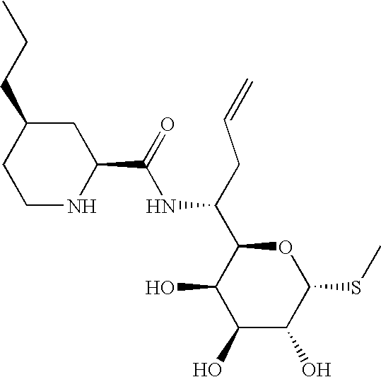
C(NC(C1C(O)C(O)C(O)C(SC)O1)CC=C)(=O)C1NCCC(CCC)C1
